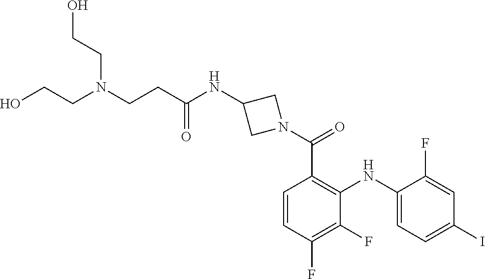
C1=C(F)C(NC2=C(C(=O)N3CC(NC(CCN(CCO)CCO)=O)C3)C=CC(F)=C2F)=CC=C1I
